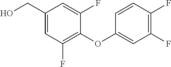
C1(OC2=CC(F)=C(F)C=C2)=C(F)C=C(CO)C=C1F
